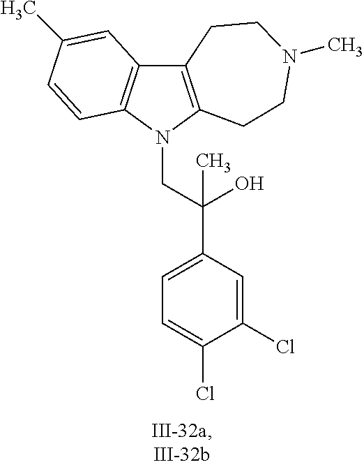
C12=C(N(CC(C3=CC=C(Cl)C(Cl)=C3)(O)C)C3=C1C=C(C)C=C3)CCN(C)CC2
